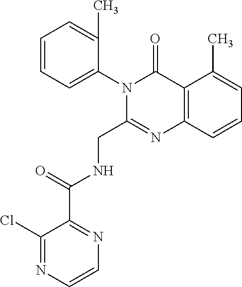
C1=CC=C(N2C(CNC(C3=NC=CN=C3Cl)=O)=NC3=C(C2=O)C(C)=CC=C3)C(C)=C1
